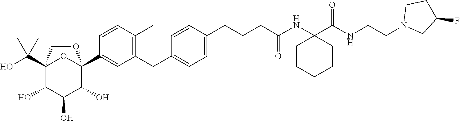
C12(C(O)(C)C)C(O)C(O)C(O)C(C3=CC(CC4=CC=C(CCCC(NC5(C(NCCN6CC(F)CC6)=O)CCCCC5)=O)C=C4)=C(C)C=C3)(O1)OC2
